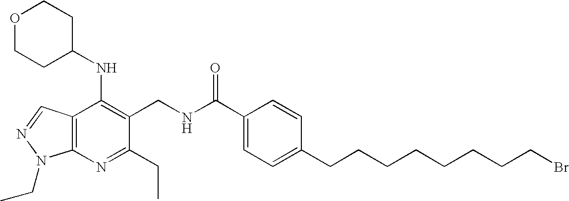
O1CCC(NC2=C(CNC(C3=CC=C(CCCCCCCCBr)C=C3)=O)C(CC)=NC3=C2C=NN3CC)CC1
